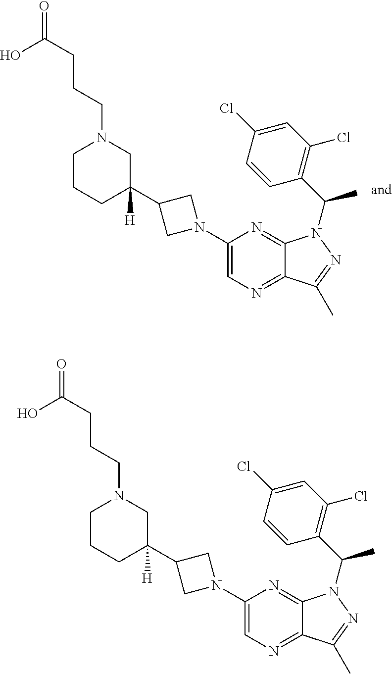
C1(C2([H])CN(CCCC(=O)O)CCC2)CN(C2=CN=C3C(=N2)N(C(C2=C(Cl)C=C(Cl)C=C2)C)N=C3C)C1.C1(C2([H])CN(CCCC(=O)O)CCC2)CN(C2=CN=C3C(=N2)N(C(C2=C(Cl)C=C(Cl)C=C2)C)N=C3C)C1
